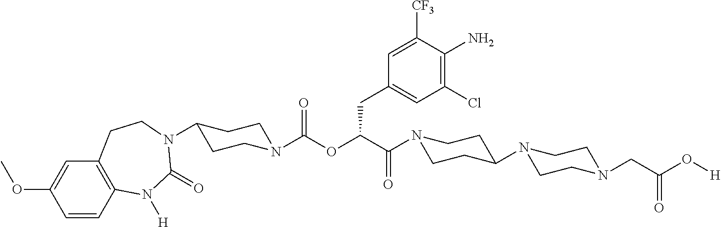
C1=CC2=C(C=C1OC)CCN(C1CCN(C(OC(C(=O)N3CCC(N4CCN(CC(O[H])=O)CC4)CC3)CC3=CC(Cl)=C(N)C([CF3])=C3)=O)CC1)C(=O)N2[H]
